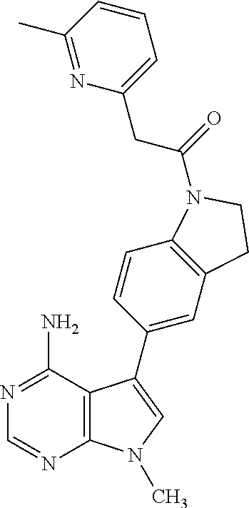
C12=C(C=CC(C3=CN(C)C4=C3C(N)=NC=N4)=C1)N(C(CC1=CC=CC(C)=N1)=O)CC2
